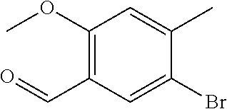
C1(OC)=C(C=O)C=C(Br)C(C)=C1
